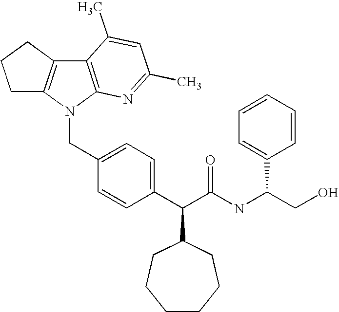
C12=C(N(CC3=CC=C(C(C(NC(C4=CC=CC=C4)CO)=O)C4CCCCCC4)C=C3)C3=C1CCC3)N=C(C)C=C2C
